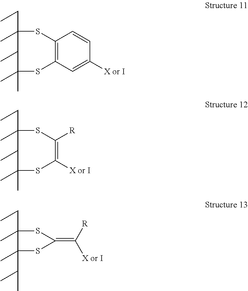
C(C1(C)SC2=C(SC(C)(C)C1C)C=C([X or I])C=C2)C.C(C1(C)SC([R])=C([X or I])SC(C)(C)C1C)C.C(C1(C)SC(=C([R])[X or I])SC1(C)C(C)C)C
